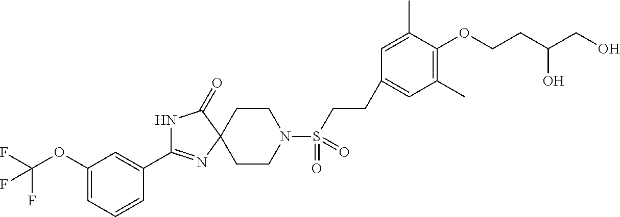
N1C(C2=CC(OC(F)(F)F)=CC=C2)=NC2(C1=O)CCN(S(CCC1=CC(C)=C(OCCC(CO)O)C(C)=C1)(=O)=O)CC2
